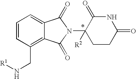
C1=CC(CN[R1])=C2C(=C1)C(=O)N(C1([R2])CCC(=O)NC1=O)C2=O
